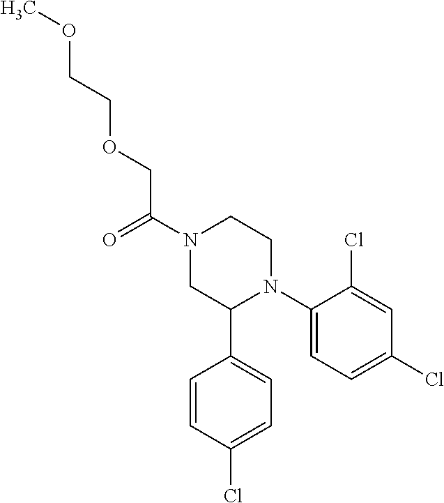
C(OCC(N1CC(C2=CC=C(Cl)C=C2)N(C2=CC=C(Cl)C=C2Cl)CC1)=O)COC
